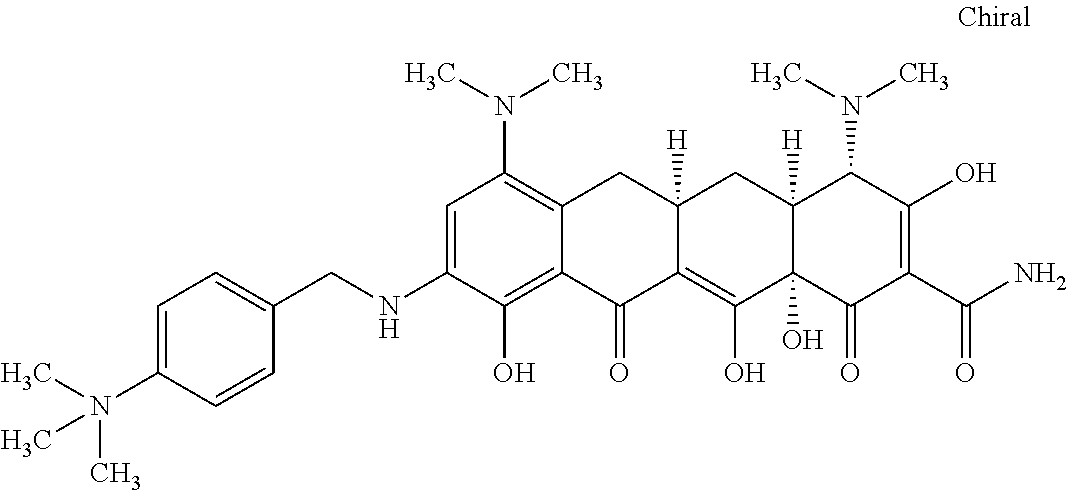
C1=C(NCC2=CC=C(N(C)(C)C)C=C2)C(O)=C2C(=C1N(C)C)CC1([H])C(=C(O)C3(O)C([H])(C1)C(N(C)C)C(O)=C(C(N)=O)C3=O)C2=O
